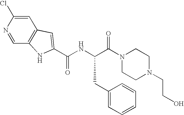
C1=C(Cl)N=CC2=C1C=C(C(NC(C(N1CCN(CCO)CC1)=O)CC1=CC=CC=C1)=O)N2
